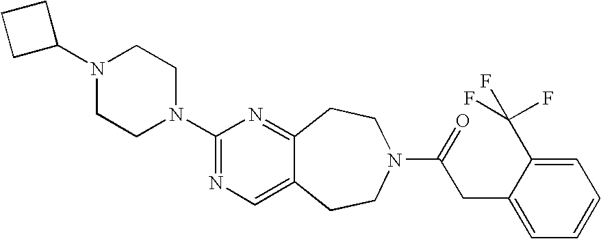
N1(C2CCC2)CCN(C2=NC=C3C(=N2)CCN(C(=O)CC2=CC=CC=C2C(F)(F)F)CC3)CC1
